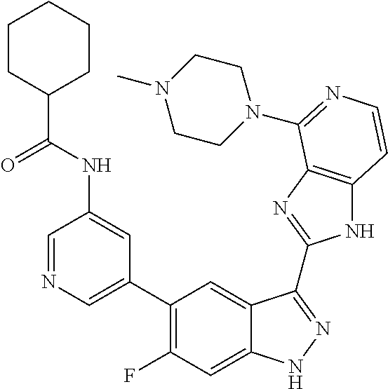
C1=C(C2=C(F)C=C3C(=C2)C(C2=NC4=C(N2)C=CN=C4N2CCN(C)CC2)=NN3)C=C(NC(C2CCCCC2)=O)C=N1
